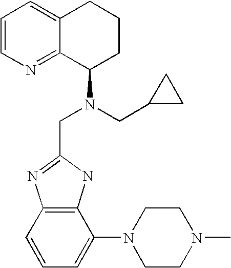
C12=C(C=CC=C1N1CCN(C)CC1)N=C(CN(C1CCCC3=CC=CN=C13)CC1CC1)N2
